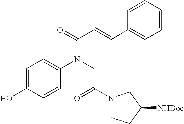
C1=C(O)C=CC(N(CC(N2CCC([NHBoc])C2)=O)C(=O)C=CC2=CC=CC=C2)=C1
